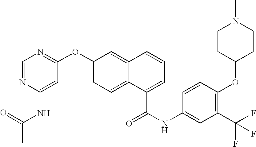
C1=C(NC(C)=O)N=CN=C1OC1=CC=C2C(=C1)C=CC=C2C(=O)NC1=CC(C(F)(F)F)=C(OC2CCN(C)CC2)C=C1
